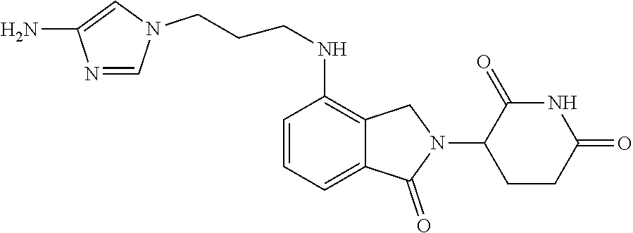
N1=CN(CCCNC2=C3C(=CC=C2)C(=O)N(C2CCC(=O)NC2=O)C3)C=C1N
